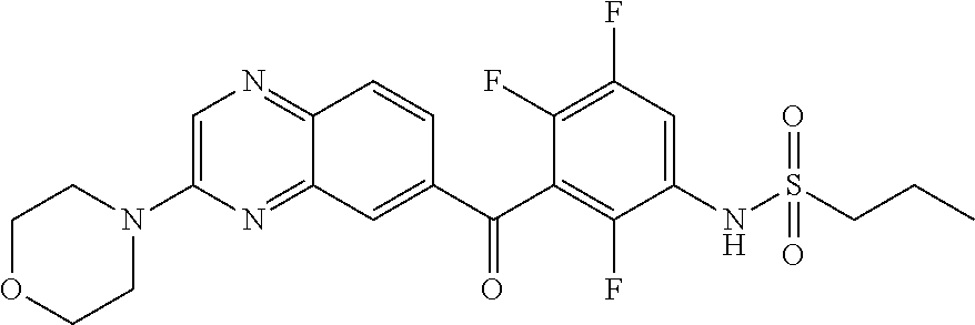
C1=C(N2CCOCC2)N=C2C(=N1)C=CC(C(C1=C(F)C(NS(=O)(=O)CCC)=CC(F)=C1F)=O)=C2
